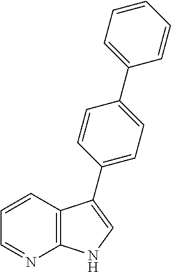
C12=C(C=CC=N1)C(C1=CC=C(C3=CC=CC=C3)C=C1)=CN2
